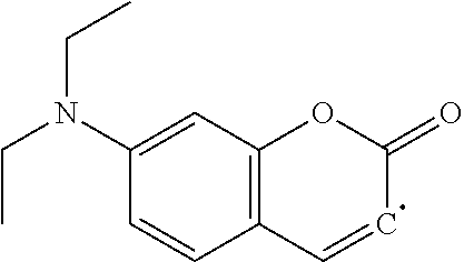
C12=C(C=C(N(CC)CC)C=C1)OC(=O)C=C2
